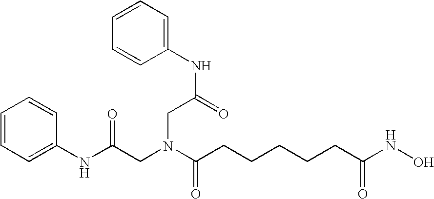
N(C(=O)CN(CC(NC1=CC=CC=C1)=O)C(=O)CCCCCC(NO)=O)C1=CC=CC=C1
